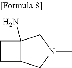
C1CC2C1(N)CN(C)C2
